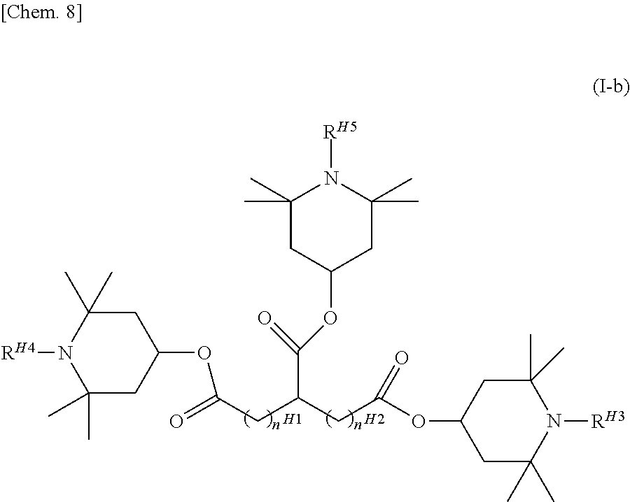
C1(C)(C)CC(OC(=O)CC(CC(OC2CC(C)(C)N([RH3])C(C)(C)C2)=O)C(=O)OC2CC(C)(C)N([RH5])C(C)(C)C2)CC(C)(C)N1[RH4]
